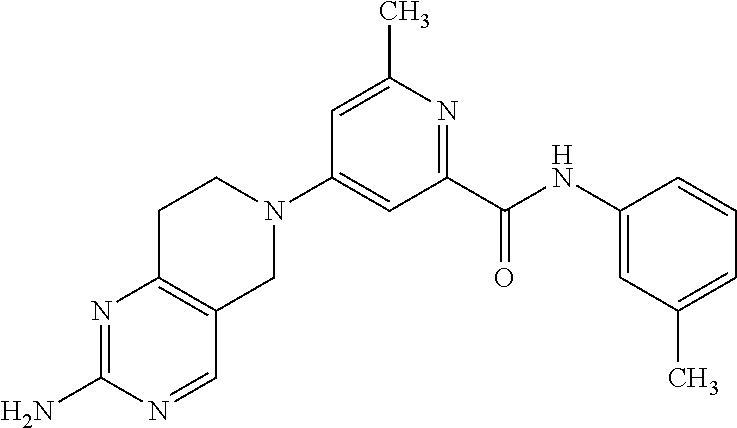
C1=C(C)N=C(C(NC2=CC(C)=CC=C2)=O)C=C1N1CCC2=C(C1)C=NC(N)=N2
